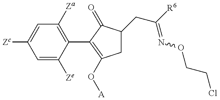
C1=C([Ze])C(C2=C(O[A])CC(CC(=NOCCCl)[R6])C2=O)=C([Za])C=C1[Zc]
